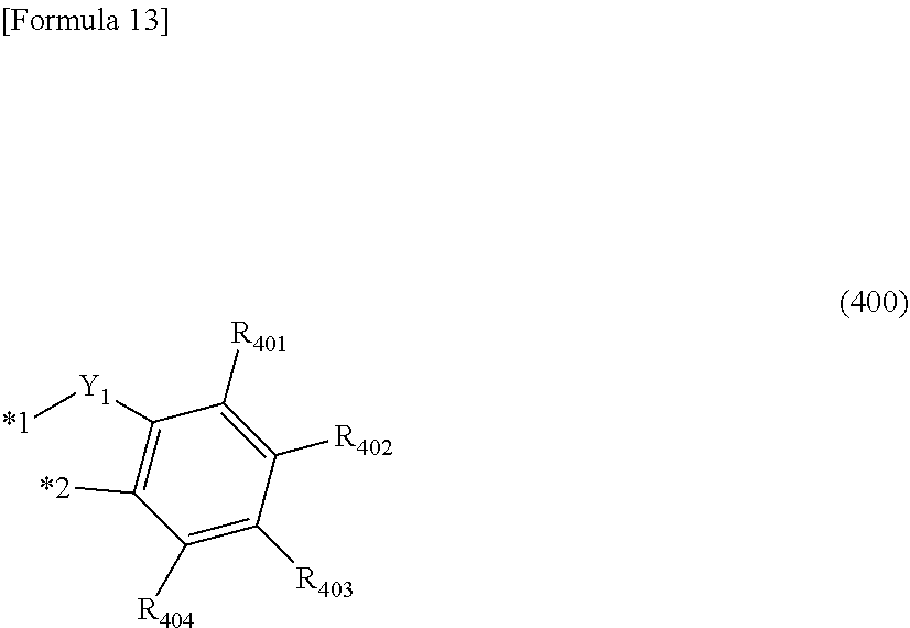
[R404]C1=C([R403])C([R402])=C([R401])C([Y1][*1])=C1[*2]
